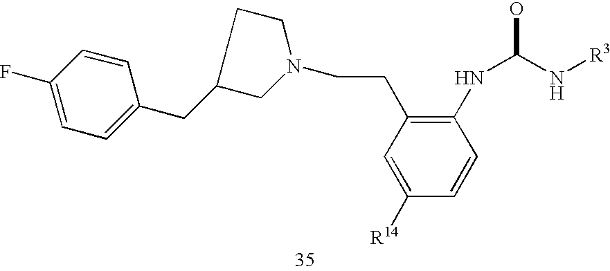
C1(F)=CC=C(CC2CN(CCC3=C(NC(O)N[R3])C=CC([R14])=C3)CC2)C=C1
